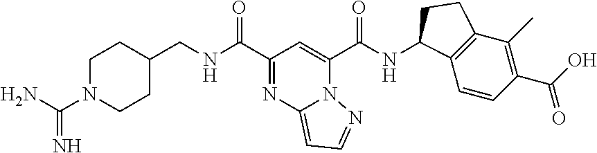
C1C(CNC(C2=NC3=CC=NN3C(C(NC3C4=C(C(C)=C(C(O)=O)C=C4)CC3)=O)=C2)=O)CCN(C(N)=N)C1
